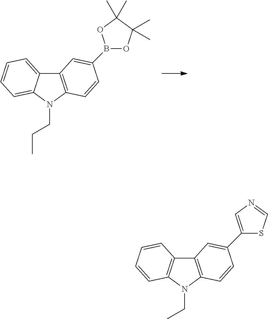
C12=C(N(CCC)C3=CC=CC=C13)C=CC(B1OC(C)(C)C(C)(C)O1)=C2.C12=C(N(CC)C3=C1C=CC=C3)C=CC(C1=CN=CS1)=C2
